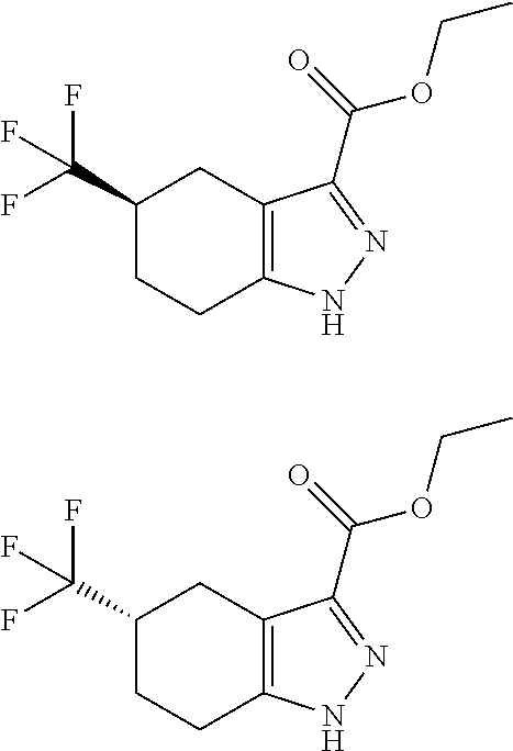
C1(C(F)(F)F)CCC2=C(C1)C(C(OCC)=O)=NN2.C1(C(F)(F)F)CCC2=C(C1)C(C(OCC)=O)=NN2
